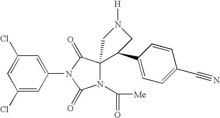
C1(Cl)=CC(Cl)=CC(N2C(=O)N(C([Me])=O)C3(C2=O)C(C2=CC=C(C#N)C=C2)CN([H])C3)=C1
